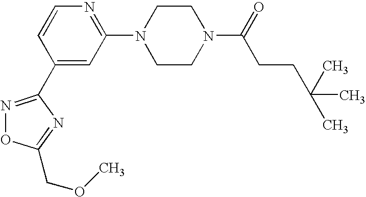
C1(N2CCN(C(=O)CCC(C)(C)C)CC2)=NC=CC(C2=NOC(COC)=N2)=C1
